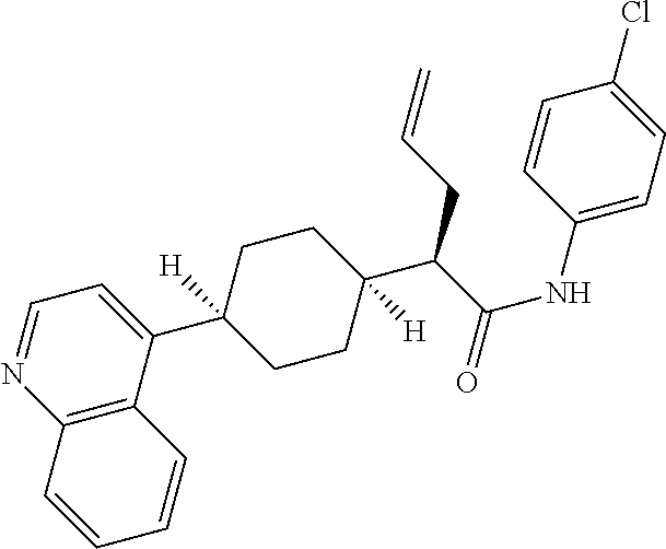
C12=C(C(C3([H])CCC(C(C(NC4=CC=C(Cl)C=C4)=O)CC=C)([H])CC3)=CC=N1)C=CC=C2
